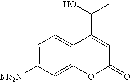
C1=C([Me2N])C=C2C(=C1)C(C(C)O)=CC(=O)O2
